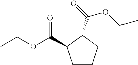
CCOC(=O)C1CCCC1C(=O)OCC
